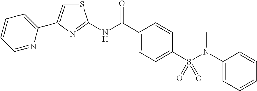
S1C=C(C2=CC=CC=N2)N=C1NC(C1=CC=C(S(N(C)C2=CC=CC=C2)(=O)=O)C=C1)=O
